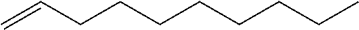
C(CCCCCCC)C=C
